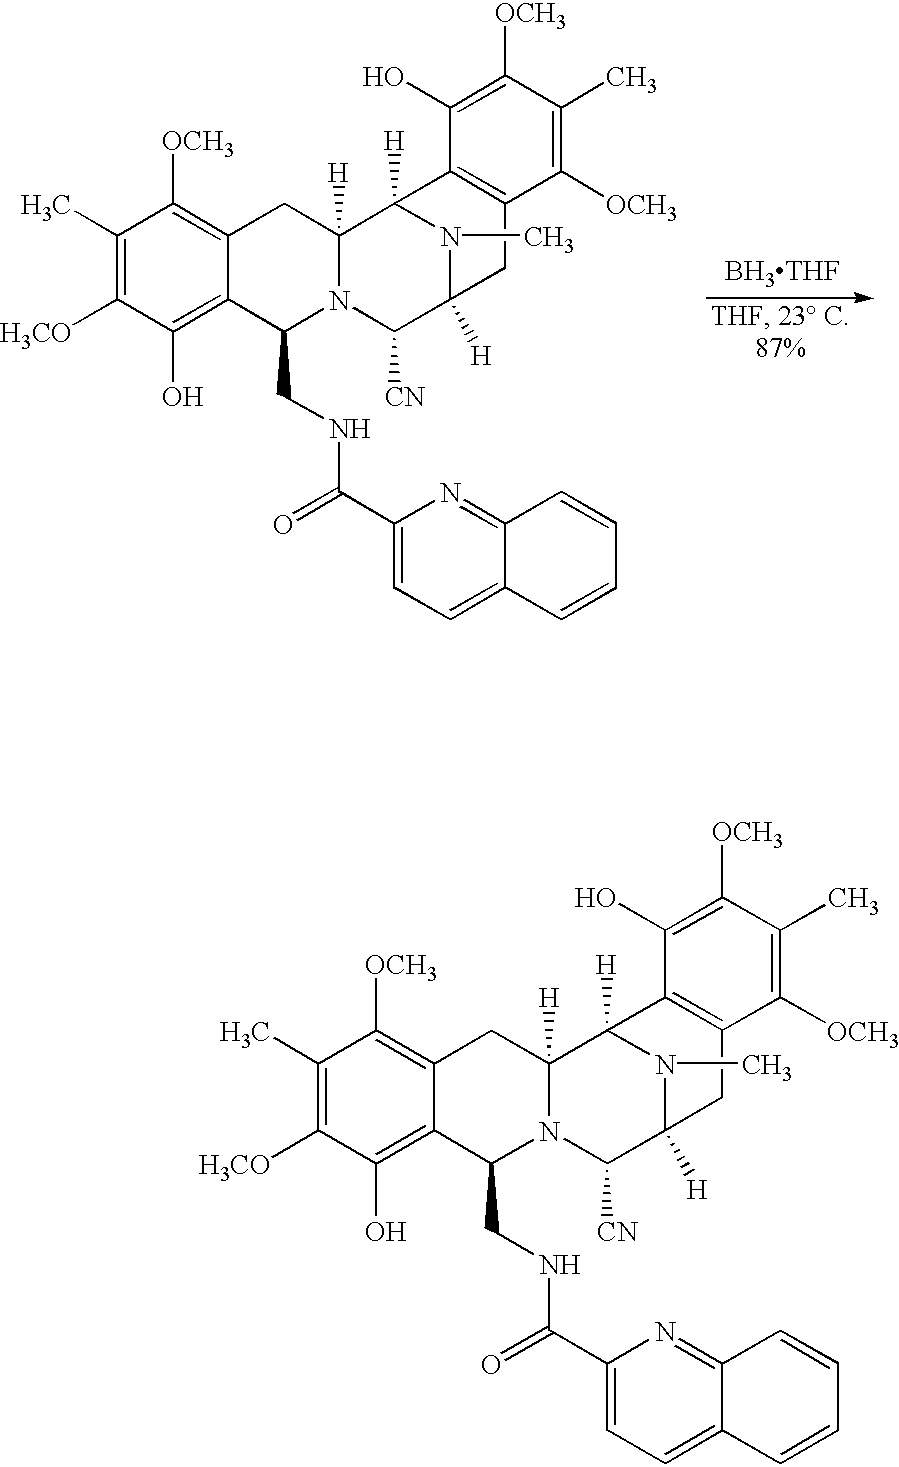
C1(C)=C([H3CO])C(O)=C2C(=C1[OCH3])CC1([H])N(C2CNC(C2=CC=C3C(=N2)C=CC=C3)=O)C([CN])C2([H])N(C)C1([H])C1=C(C2)C([OCH3])=C(C)C([OCH3])=C1O.C1(C)=C([H3CO])C(O)=C2C(=C1[OCH3])CC1([H])N(C2CNC(C2=CC=C3C(=N2)C=CC=C3)=O)C([CN])C2([H])N(C)C1([H])C1=C(C2)C([OCH3])=C(C)C([OCH3])=C1O.[BH3THF]
